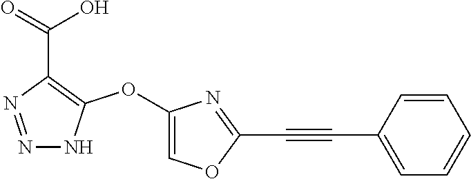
C1(OC2=C(C(=O)O)N=NN2)=COC(C#CC2=CC=CC=C2)=N1
